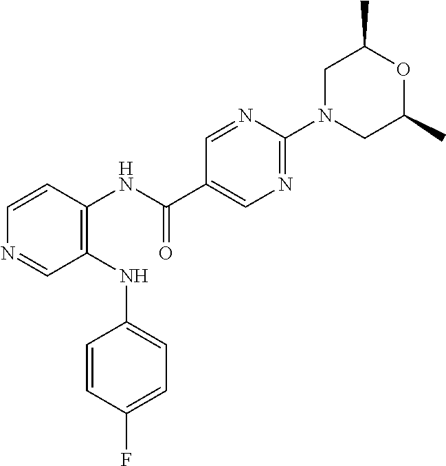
C1(NC2=CC=C(F)C=C2)=C(NC(C2=CN=C(N3CC(C)OC(C)C3)N=C2)=O)C=CN=C1
